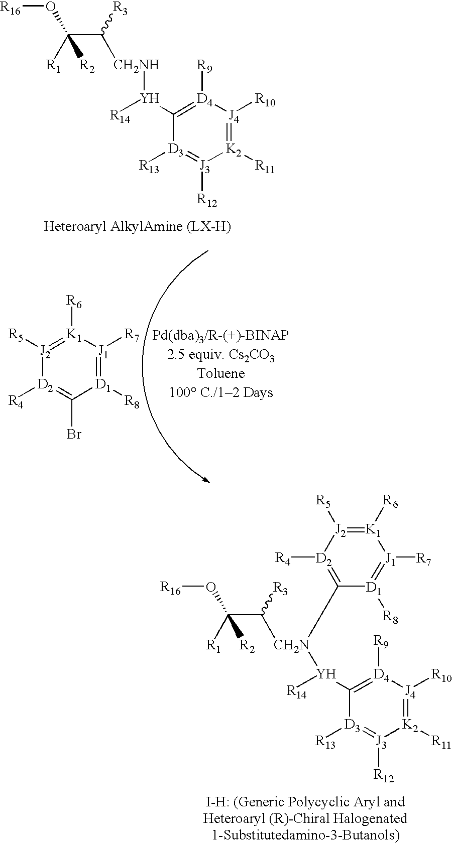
[R16]OC(C([CH2N]([Y](C1=[D4]([R9])[J4]([R10])=[K2]([R11])[J3]([R12])=[D3]1[R13])[R14])C1=[D2]([R4])[J2]([R5])=[K1]([R6])[J1]([R7])=[D1]1[R8])[R3])([R1])[R2].[R16]OC(C([CH2NH][Y](C1=[D4]([R9])[J4]([R10])=[K2]([R11])[J3]([R12])=[D3]1[R13])[R14])[R3])([R1])[R2].[R5][J2]1=[K1]([R6])[J1]([R7])=[D1]([R8])C(Br)=[D2]1[R4]
